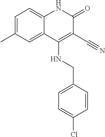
C1=C(C)C=C2C(=C1)NC(=O)C(C#N)=C2NCC1=CC=C(Cl)C=C1
